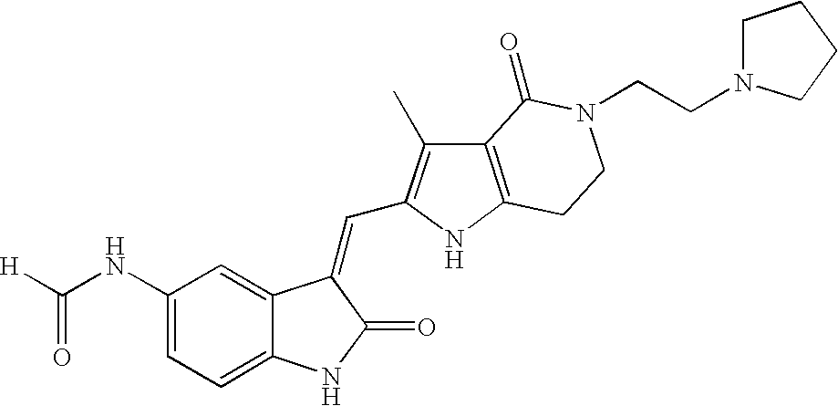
C1=C(NC([H])=O)C=C2C(=C1)NC(=O)C2=CC1=C(C)C2=C(N1)CCN(CCN1CCCC1)C2=O
